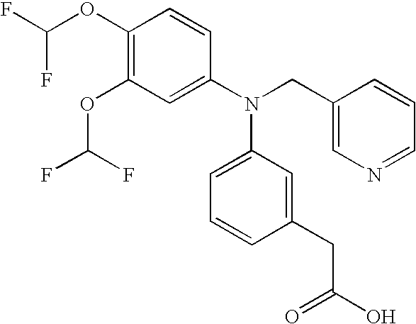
C1(OC(F)F)=C(OC(F)F)C=C(N(CC2=CN=CC=C2)C2=CC=CC(CC(=O)O)=C2)C=C1
